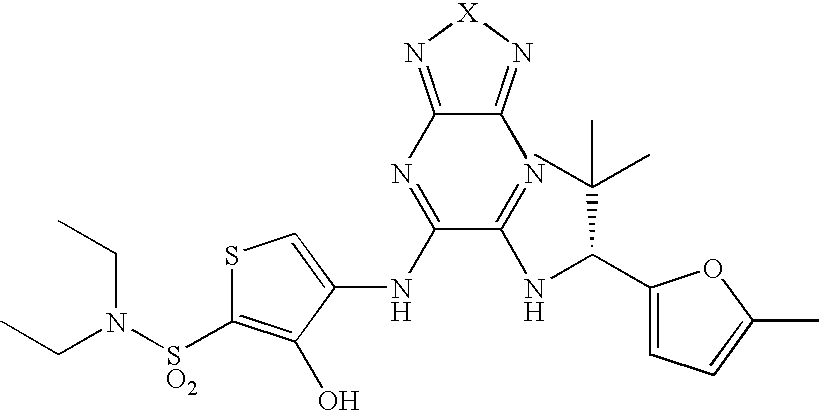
S1C([SO2]N(CC)CC)=C(O)C(NC2=NC3=N[X]N=C3N=C2NC(C2=CC=C(C)O2)C(C)(C)C)=C1
